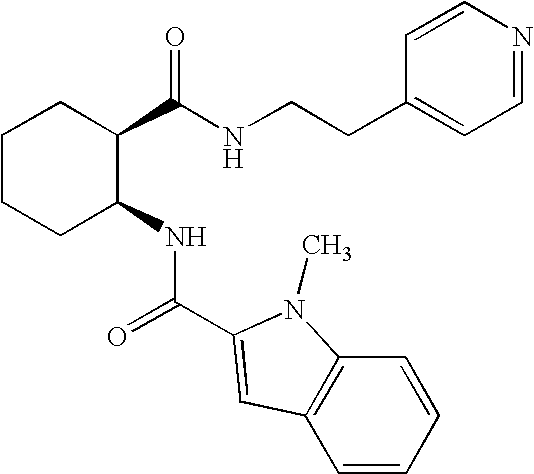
C1CCC(NC(=O)C2=CC3=C(C=CC=C3)N2C)C(C(NCCC2=CC=NC=C2)=O)C1
